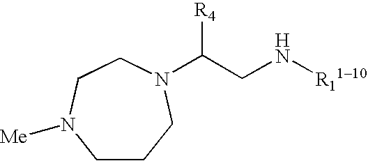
C(CN[R1110])([R4])N1CCN([Me])CCC1
